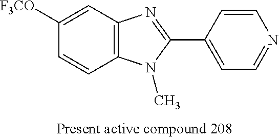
C1([F3CO])=CC2=C(C=C1)N(C)C(C1=CC=NC=C1)=N2
